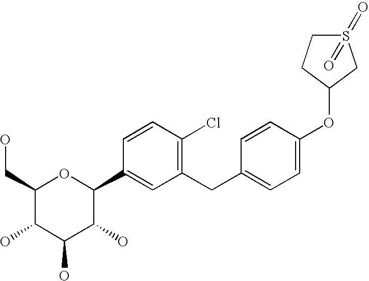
C1(CC2=CC=C(OC3CCS(=O)(=O)C3)C=C2)=C(Cl)C=CC(C2OC(CO)C(O)C(O)C2O)=C1
